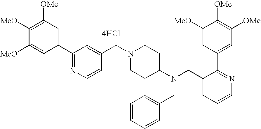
C1(C2=NC=CC(CN3CCC(N(CC4=CC=CN=C4C4=CC([OMe])=C([OMe])C([MeO])=C4)CC4=CC=CC=C4)CC3)=C2)=CC([OMe])=C([MeO])C([MeO])=C1.[4HCl]
